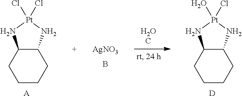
[AgNO3].B.C1CCC2C(C1)N[Pt](Cl)(Cl)N2.[A].C1CCC2C(C1)N[Pt](O)(Cl)N2.[D]
